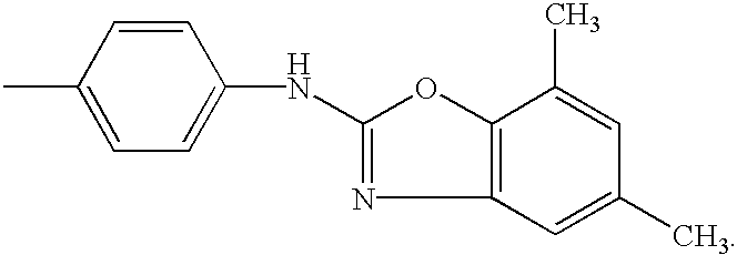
C1(C)=CC=C(NC2=NC3=C(O2)C(C)=CC(C)=C3)C=C1
